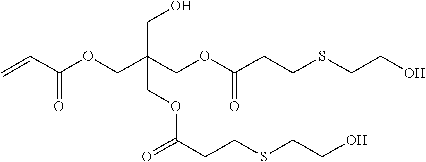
O(CC(COC(CCSCCO)=O)(CO)COC(=O)CCSCCO)C(C=C)=O
